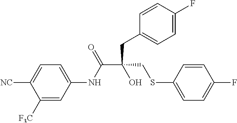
C(C(CC1=CC=C(F)C=C1)(CSC1=CC=C(F)C=C1)O)(NC1=CC=C([NC])C([F3C])=C1)=O
